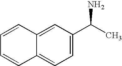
C12=CC(C(C)N)=CC=C1C=CC=C2
